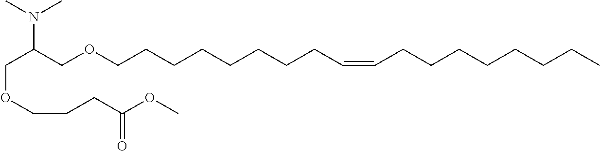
C(OCCCC(OC)=O)C(COCCCCCCCCC=CCCCCCCCC)N(C)C
